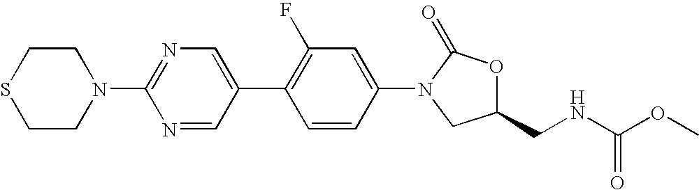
N1(C2=NC=C(C3=C(F)C=C(N4C(=O)OC(CNC(OC)=O)C4)C=C3)C=N2)CCSCC1
